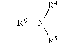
C[R6]N([R4])[R5]
